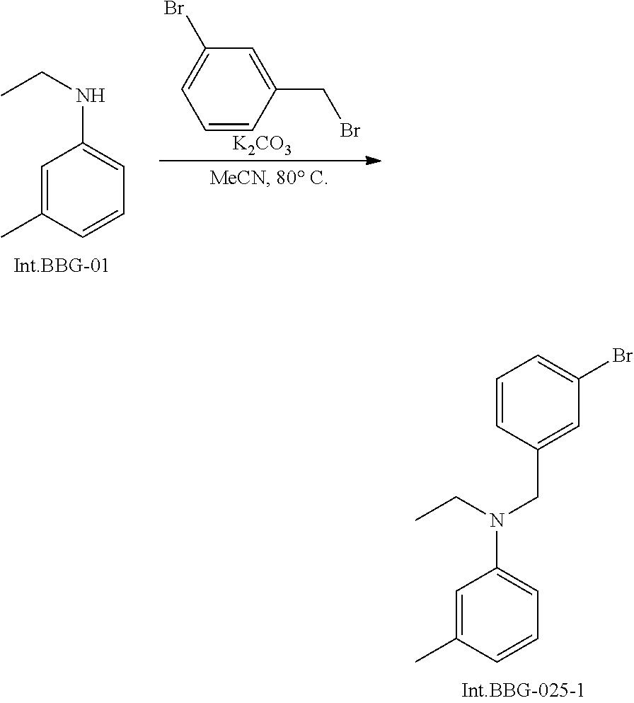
C1=C(C)C=CC=C1N(CC)CC1=CC(Br)=CC=C1.C1=C(C)C=CC=C1NCC.C1=CC(CBr)=CC(Br)=C1.[K2CO3]
